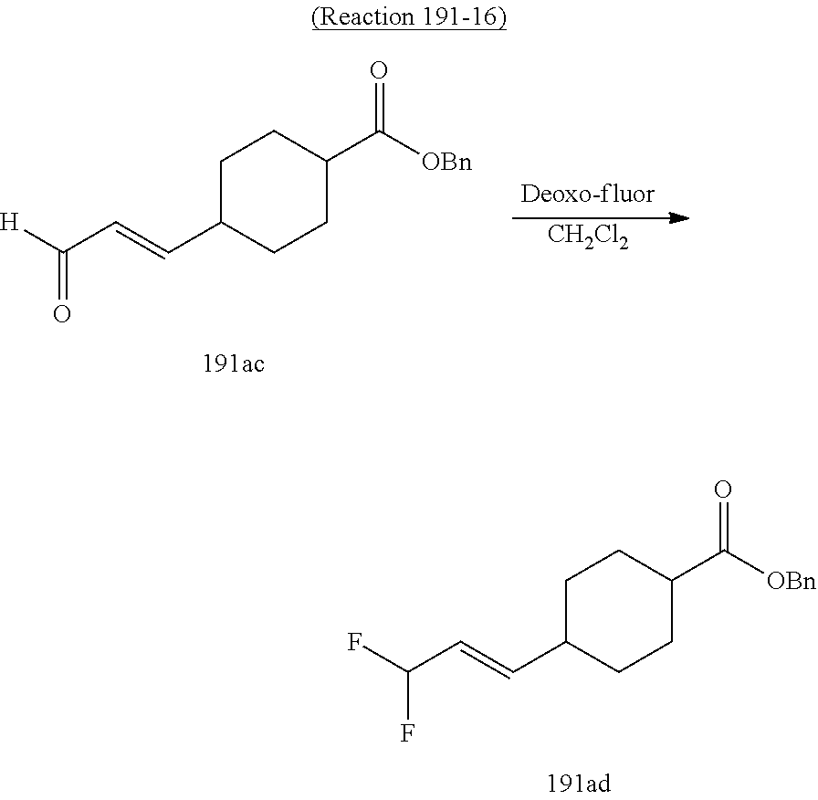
C1C(C=CC(F)F)CCC(C([OBn])=O)C1.C1C(C=CC([H])=O)CCC(C([OBn])=O)C1.[CH2Cl2]
